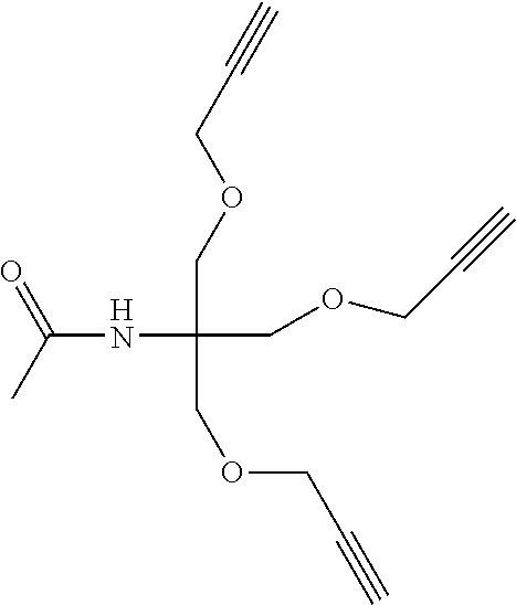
C(NC(COCC#C)(COCC#C)COCC#C)(=O)C
